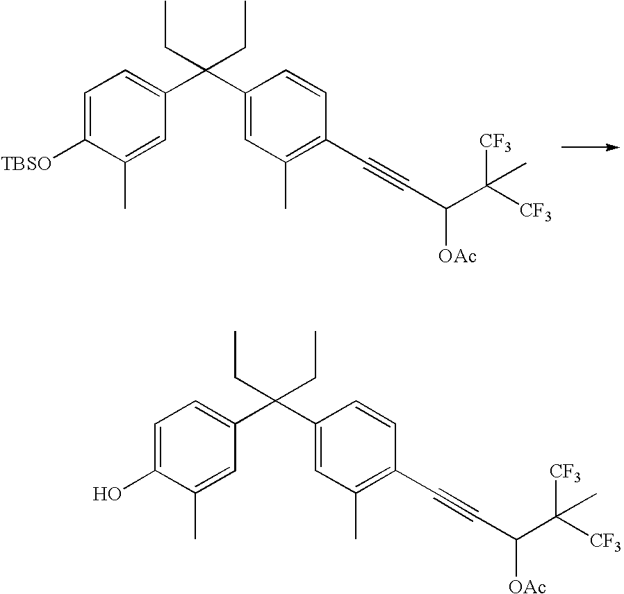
C1=C([TBSO])C(C)=CC(C(C2=CC(C)=C(C#CC([OAc])C([CF3])([CF3])C)C=C2)(CC)CC)=C1.C1=C(O)C(C)=CC(C(C2=CC(C)=C(C#CC([OAc])C([CF3])([CF3])C)C=C2)(CC)CC)=C1
